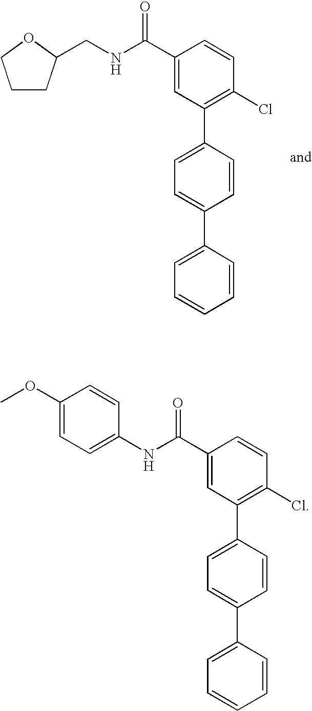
C1(C(=O)NCC2CCCO2)=CC(C2=CC=C(C3=CC=CC=C3)C=C2)=C(Cl)C=C1.C1(C(=O)NC2=CC=C(OC)C=C2)=CC(C2=CC=C(C3=CC=CC=C3)C=C2)=C(Cl)C=C1
